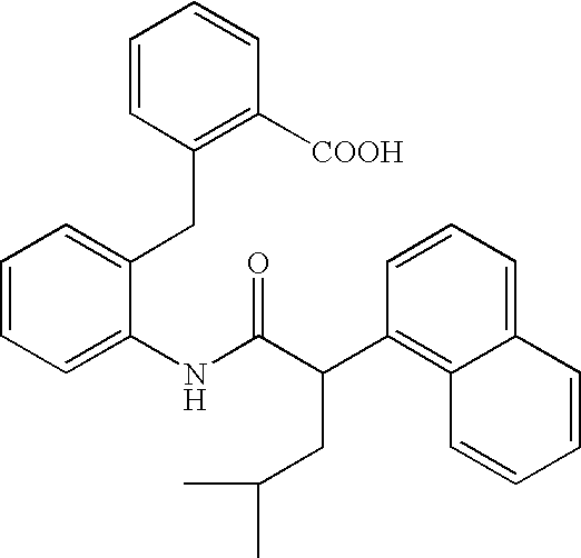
C1=CC=C(NC(C(C2=C3C(=CC=C2)C=CC=C3)CC(C)C)=O)C(CC2=C([COOH])C=CC=C2)=C1
